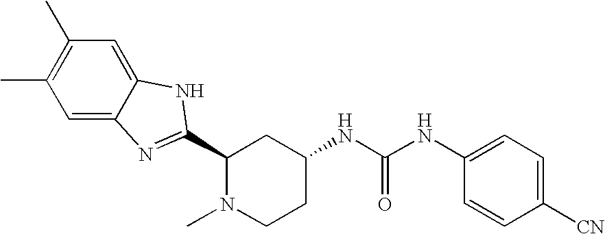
C1=C2C(=CC(C)=C1C)NC(C1N(C)CCC(NC(NC3=CC=C([CN])C=C3)=O)C1)=N2
